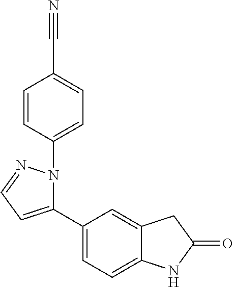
C1(C2=CC=NN2C2=CC=C(C#N)C=C2)=CC=C2C(=C1)CC(=O)N2
